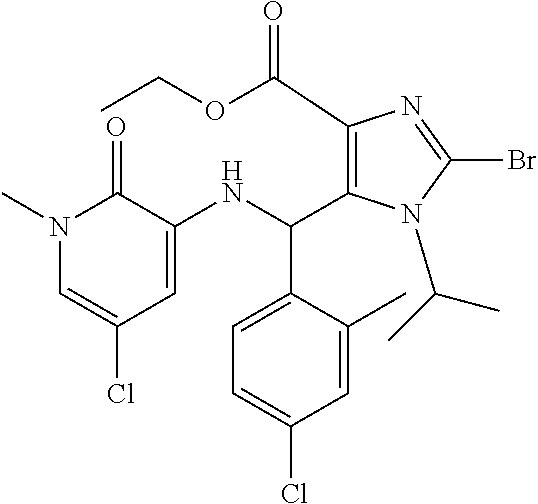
C1(C(OCC)=O)=C(C(NC2=CC(Cl)=CN(C)C2=O)C2=CC=C(Cl)C=C2C)N(C(C)C)C(Br)=N1
